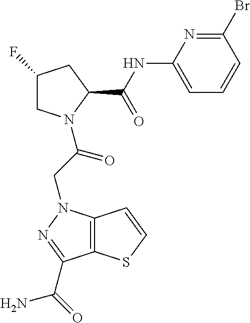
C1C(F)CC(C(NC2=CC=CC(Br)=N2)=O)N1C(CN1C2=C(C(C(=O)N)=N1)SC=C2)=O
